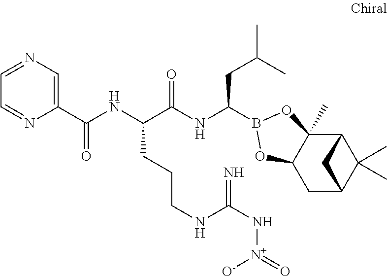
C12C3(C)C(CC(C1(C)C)C2)OB(C(NC(C(NC(=O)C1=CN=CC=N1)CCCNC(N[N+](=O)[O-])=N)=O)CC(C)C)O3
